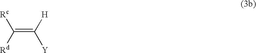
C(=C([H])[Y])([Rc])[Rd]
